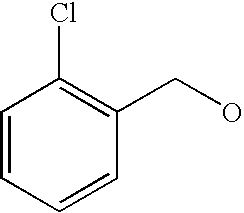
C1=CC=CC(CO)=C1Cl
